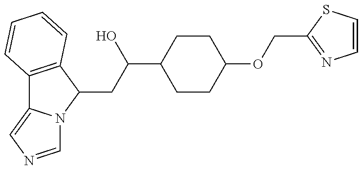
C12=C(C(CC(C3CCC(OCC4=NC=CS4)CC3)O)N3C1=CN=C3)C=CC=C2
